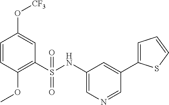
C1=CC(OC)=C(S(NC2=CN=CC(C3=CC=CS3)=C2)(=O)=O)C=C1O[CF3]
